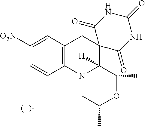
C12=C(C=C([O2N])C=C1)CC1(C3([H])N2CC(C)OC3C)C(=O)NC(=O)NC1=O
